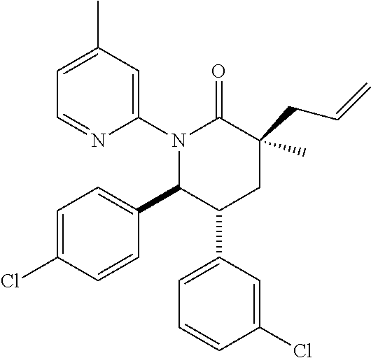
C1=C(C)C=C(N2C(C3=CC=C(Cl)C=C3)C(C3=CC=CC(Cl)=C3)CC(C)(CC=C)C2=O)N=C1
